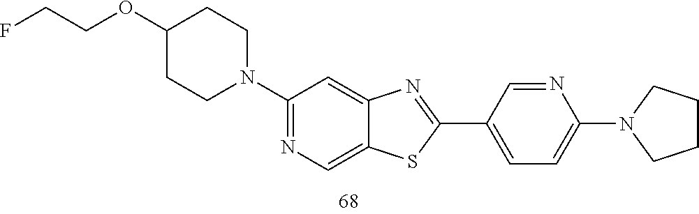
C1(N2CCC(OCCF)CC2)=NC=C2C(=C1)N=C(C1=CC=C(N3CCCC3)N=C1)S2
